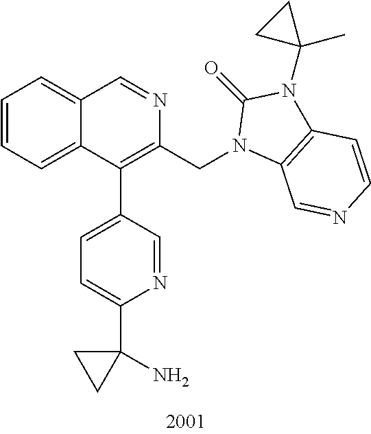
C1=CC=C2C(=C1)C=NC(CN1C3=C(N(C4(C)CC4)C1=O)C=CN=C3)=C2C1=CC=C(C2(N)CC2)N=C1
